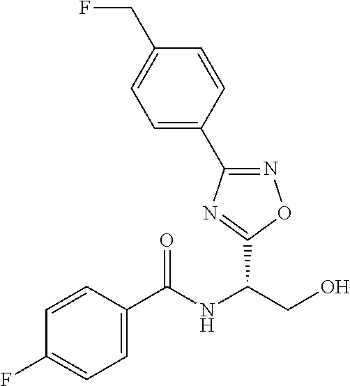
C1(C2=NOC(C(NC(C3=CC=C(F)C=C3)=O)CO)=N2)=CC=C(CF)C=C1
